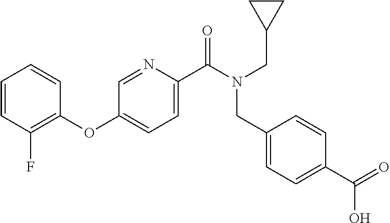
C1(OC2=CC=C(C(N(CC3CC3)CC3=CC=C(C(=O)O)C=C3)=O)N=C2)=C(F)C=CC=C1
